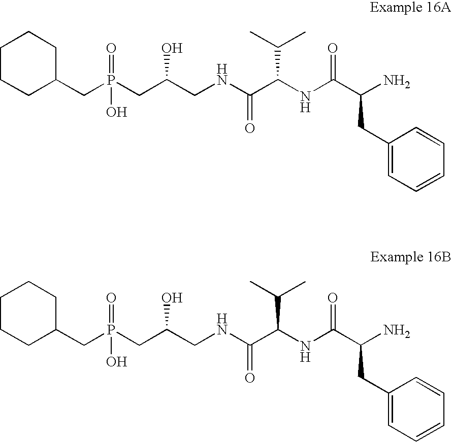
C1CCC(CP(=O)(O)CC(CNC(C(NC(C(CC2=CC=CC=C2)N)=O)C(C)C)=O)O)CC1.C1CCC(CP(=O)(O)CC(CNC(C(NC(C(CC2=CC=CC=C2)N)=O)C(C)C)=O)O)CC1
